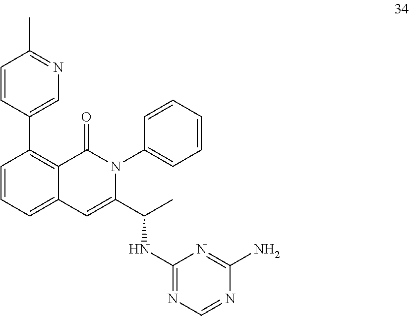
C1=C(C(C)NC2=NC=NC(N)=N2)N(C2=CC=CC=C2)C(=O)C2=C(C3=CN=C(C)C=C3)C=CC=C12
